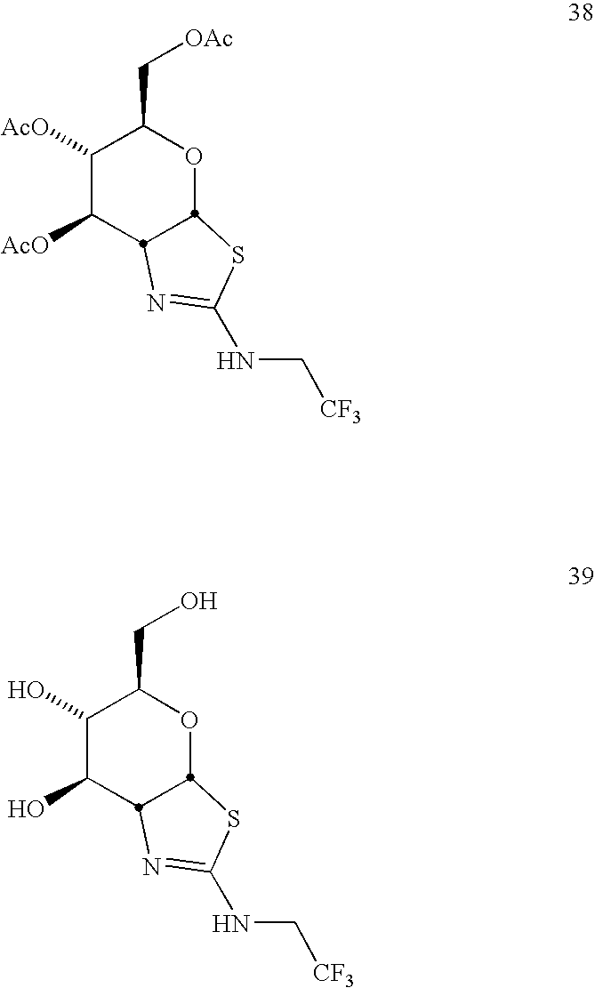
C1([AcO])C([AcO])C2N=C(NC[CF3])SC2OC1C[OAc].C1(O)C(O)C2N=C(NC[CF3])SC2OC1CO
